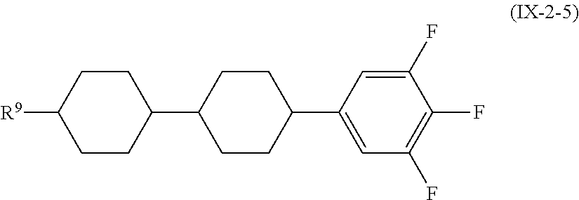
[R9]C1CCC(C2CCC(C3=CC(F)=C(F)C(F)=C3)CC2)CC1
